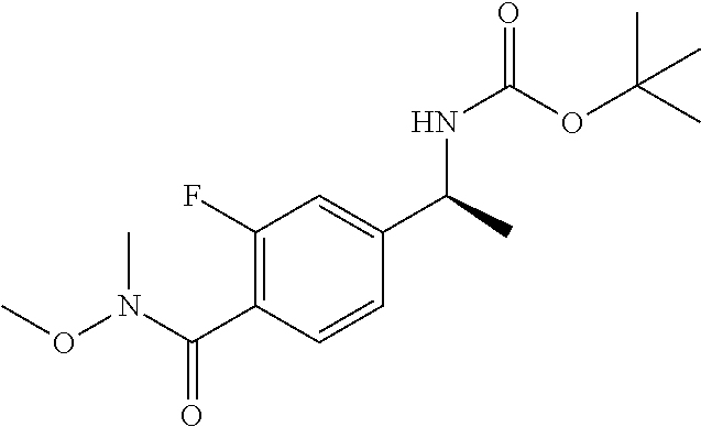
C1(F)=C(C(N(OC)C)=O)C=CC(C(C)NC(=O)OC(C)(C)C)=C1
